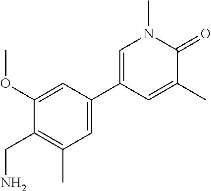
C1=C(C)C(=O)N(C)C=C1C1=CC(C)=C(CN)C(OC)=C1
